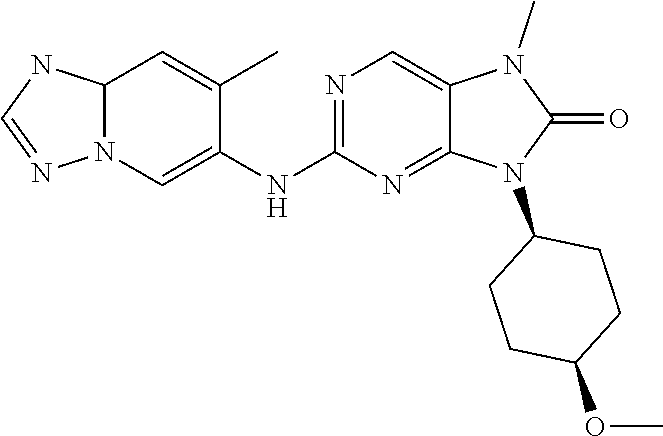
N1=C(NC2=CN3C(C=C2C)NC=N3)N=C2C(=C1)N(C)C(=O)N2C1CCC(OC)CC1
